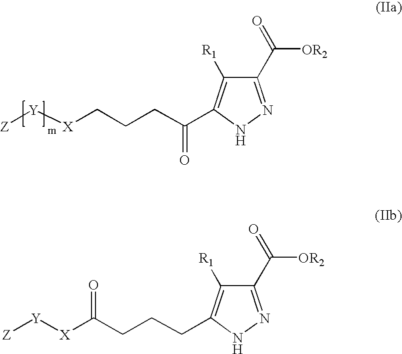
C1(C(=O)[OR2])=NNC(C(CCC[X][Y][Z])=O)=C1[R1].C1(C(=O)[OR2])=NNC(CCCC([X][Y][Z])=O)=C1[R1]
